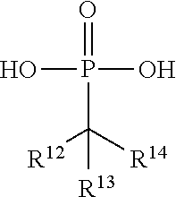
OP(O)(=O)C([R12])([R14])[R13]
